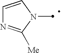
C1=CN(C)C([Me])=N1
